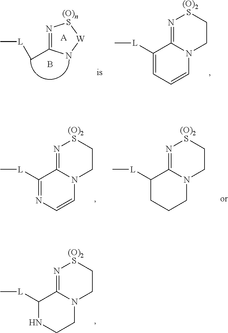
N1=C2N(CCS1)CCNC2[L]C.[(O)2].N1=C2N(CCS1)C=CN=C2[L]C.[(O)2].N1=C2N(CCS1)CCCC2[L]C.[(O)2].N1=C2N(CCS1)C=CC=C2[L]C.[(O)2].[A].N1=C(C[L]C)N[W]S1.B
